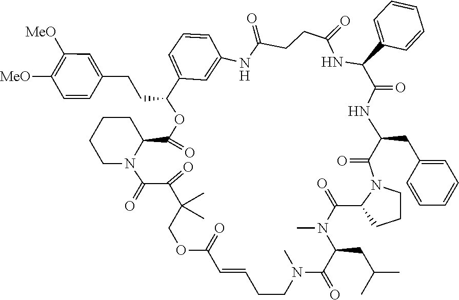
C1CCN2C(C1)C(=O)OC(CCC1=CC([MeO])=C([MeO])C=C1)C1=CC=CC(=C1)NC(=O)CCC(=O)NC(C1=CC=CC=C1)C(=O)NC(CC1=CC=CC=C1)C(=O)N1C(C(=O)N(C)C(CC(C)C)C(=O)N(C)CCC=CC(=O)OCC(C)(C)C(=O)C2=O)CCC1
